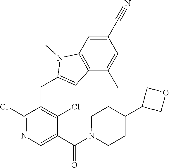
C1(Cl)=NC=C(C(N2CCC(C3COC3)CC2)=O)C(Cl)=C1CC1=CC2=C(N1C)C=C(C#N)C=C2C
